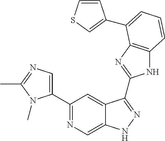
C1(C2=NC=C3C(=C2)C(C2=NC4=C(N2)C=CC=C4C2=CSC=C2)=NN3)=CN=C(C)N1C
